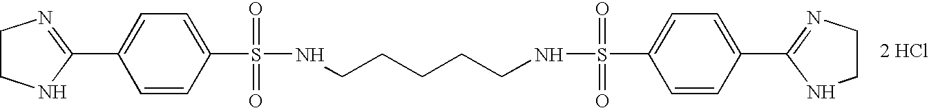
C1(C2=CC=C(S(=O)(=O)NCCCCCNS(=O)(=O)C3=CC=C(C4=NCCN4)C=C3)C=C2)=NCCN1.[2 HCl]
